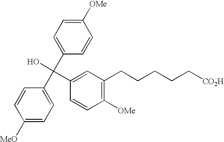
C1([MeO])=CC=C(C(C2=CC=C([OMe])C=C2)(O)C2=CC(CCCCC[CO2H])=C([OMe])C=C2)C=C1
